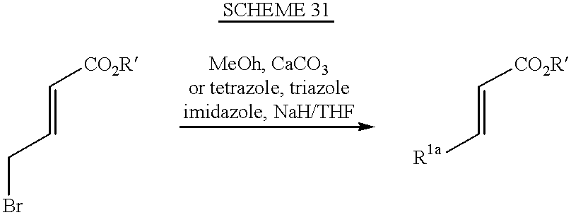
C(=CCBr)[CO2R].C(=C[R1a])[CO2R]
